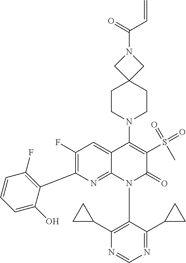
C1(F)=C(C2=C(F)C=CC=C2O)N=C2C(=C1)C(N1CCC3(CC1)CN(C(=O)C=C)C3)=C(S(=O)(=O)C)C(=O)N2C1=C(C2CC2)N=CN=C1C1CC1
